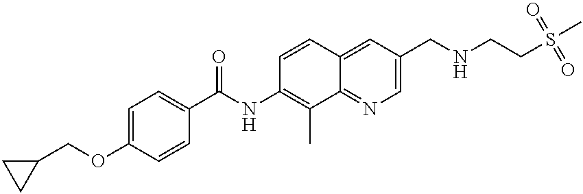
C1=C(OCC2CC2)C=CC(C(NC2=C(C)C3=NC=C(CNCCS(C)(=O)=O)C=C3C=C2)=O)=C1
